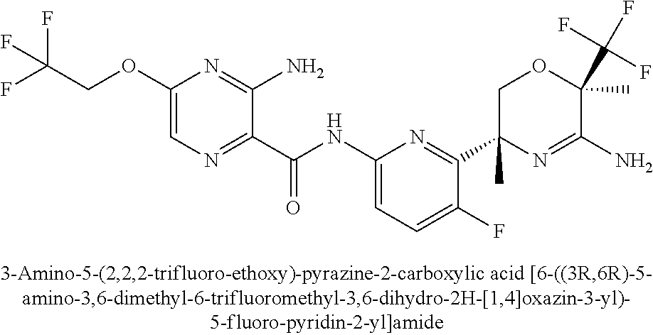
C1(C(NC2=CC=C(F)C(C3(C)N=C(N)C(C)(C(F)(F)F)OC3)=N2)=O)=NC=C(OCC(F)(F)F)N=C1N
